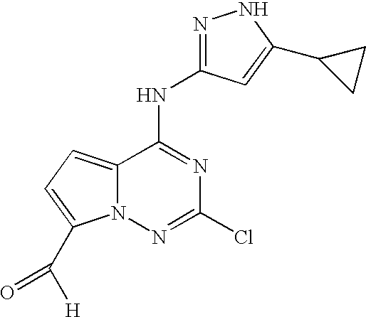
N(C1=NC(Cl)=NN2C1=CC=C2C([H])=O)C1=NNC(C2CC2)=C1
